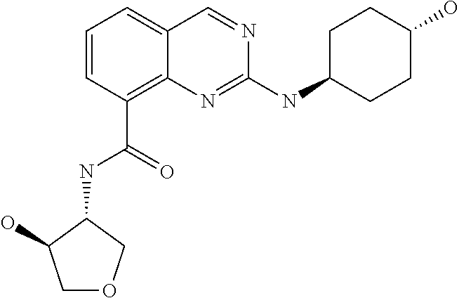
C1=CC=C2C(=C1C(=O)NC1C(O)COC1)N=C(NC1CCC(O)CC1)N=C2
